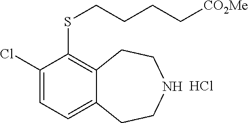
C1(Cl)=CC=C2C(=C1SCCCC[CO2Me])CCNCC2.Cl
